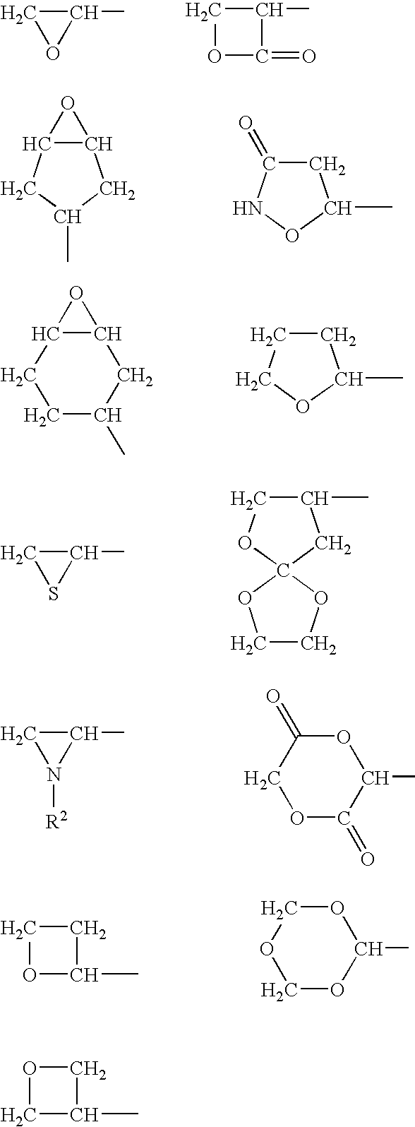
C1OC1C.C1OC(=O)C1C.C12C(O1)CC(C)C2.C1C(=O)NOC1C.C12C(O1)CC(C)CC2.C1CCOC1C.C1(C)COC2(C1)OCCO2.C1SC1C.C1N([R2])C1C.C1(=O)COC(=O)C(C)O1.C1OC(C)C1.C1OCOC(C)O1.O1CC(C)C1
